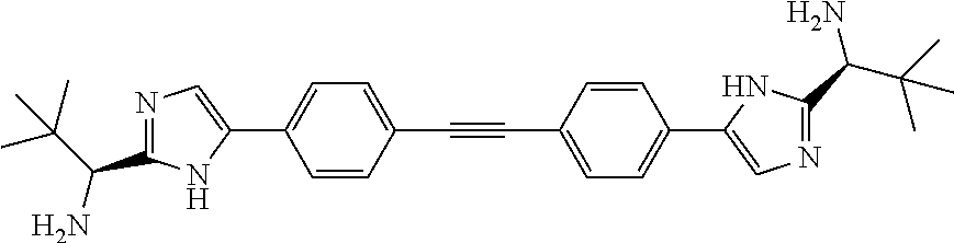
C1=CC(C#CC2=CC=C(C3=CN=C(C(C(C)(C)C)N)N3)C=C2)=CC=C1C1=CN=C(C(C(C)(C)C)N)N1
